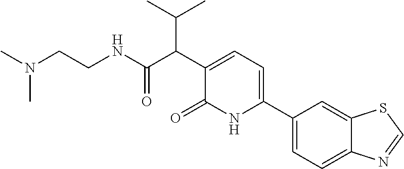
C1(C2=CC=C(C(C(C)C)C(NCCN(C)C)=O)C(=O)N2)=CC=C2C(=C1)SC=N2
